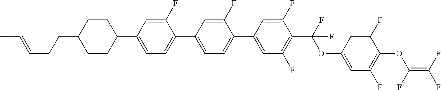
C1=C(C2=CC=C(C3=CC=C(C4CCC(CCC=CC)CC4)C=C3F)C=C2F)C=C(F)C(C(F)(OC2=CC(F)=C(OC(=C(F)F)F)C(F)=C2)F)=C1F
